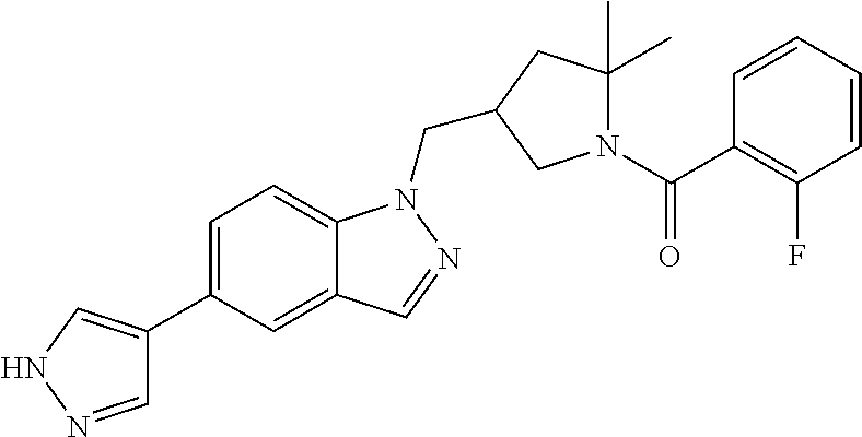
C1=NNC=C1C1=CC=C2C(=C1)C=NN2CC1CC(C)(C)N(C(C2=C(F)C=CC=C2)=O)C1
